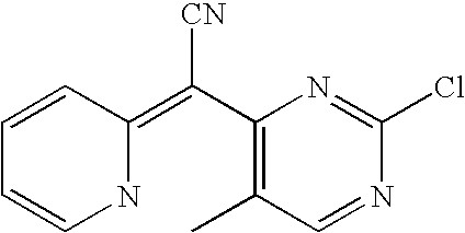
C1=CC(=C(C2=C(C)C=NC(Cl)=N2)[CN])NC=C1
